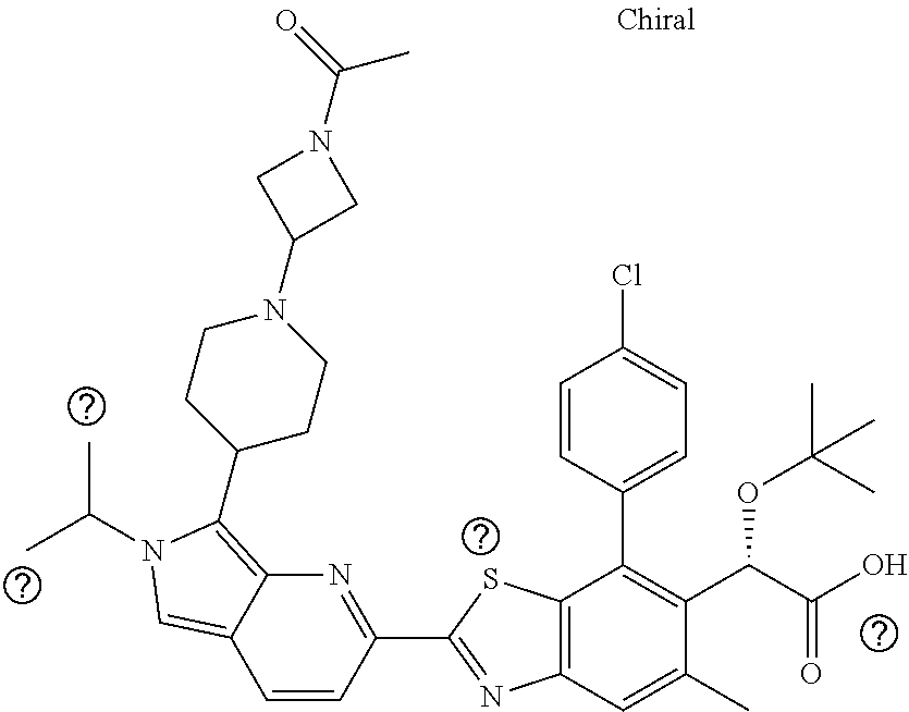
C1=CC(C2=NC3=C(S2)C(C2=CC=C(Cl)C=C2)=C(C(C(O)=O)OC(C)(C)C)C(C)=C3)=NC2=C(C3CCN(C4CN(C(=O)C)C4)CC3)N(C(C)C)C=C12
